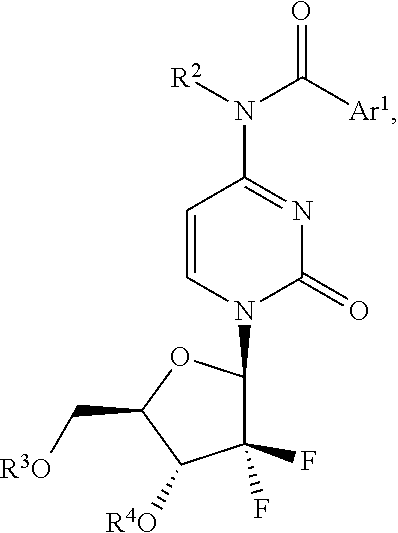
C1=CN(C2C(F)(F)C([R4O])C(C[R3O])O2)C(=O)N=C1N([R2])C([Ar1])=O
